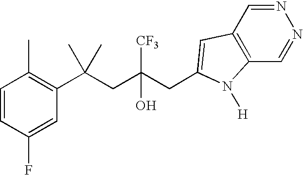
C1=CC(F)=CC(C(CC(CC2=CC3=C(C=NN=C3)N2[H])([CF3])O)(C)C)=C1C
